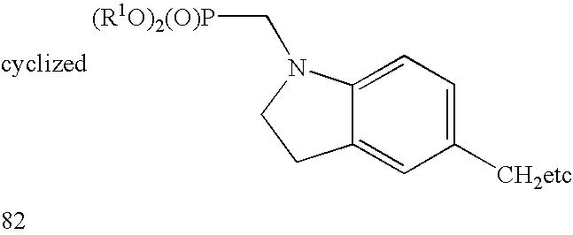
C12=CC=C([CH2etc])C=C1CCN2C[(R1O)2(O)P]
